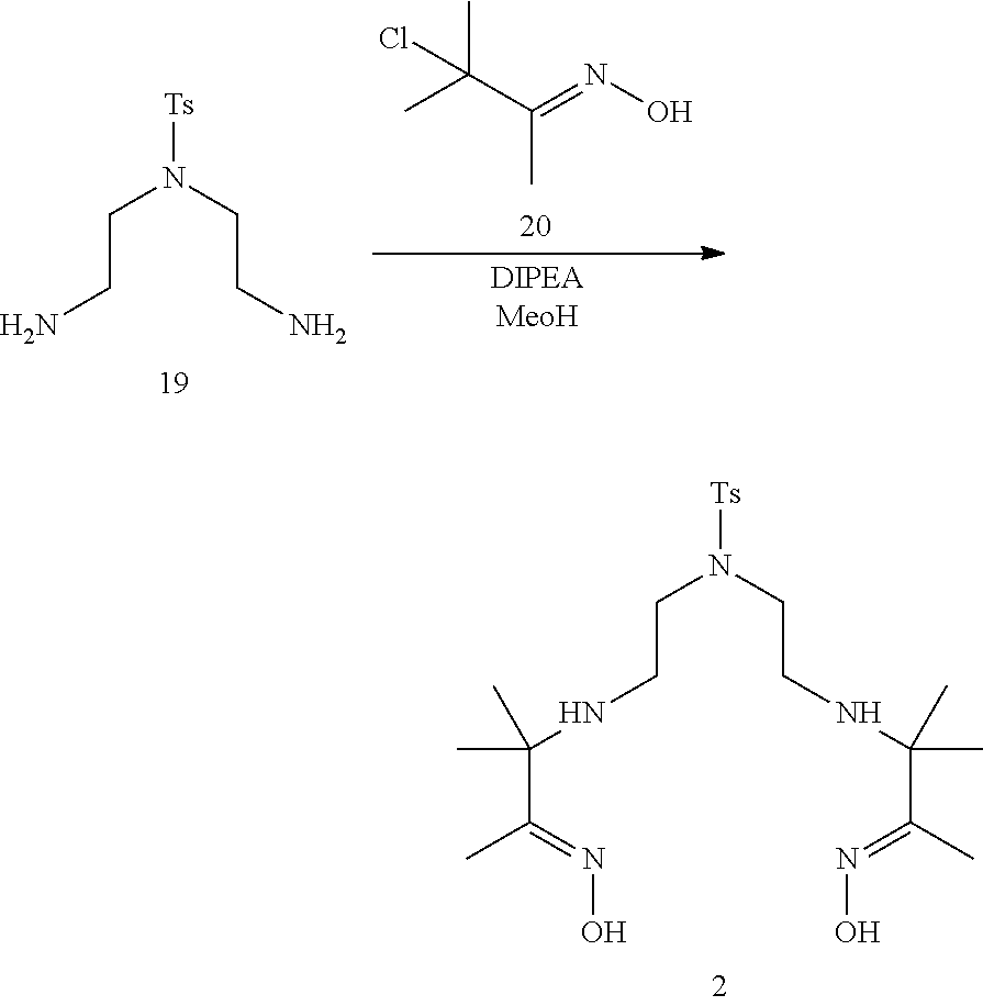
C(C(=NO)C)(NCCN(CCNC(C(=NO)C)(C)C)[Ts])(C)C.C(CN)N(CCN)[Ts].CC(C(=NO)C)(C)Cl
